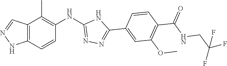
N1=C(NC2=C(C)C3=C(NN=C3)C=C2)NC(C2=CC(OC)=C(C(=O)NCC(F)(F)F)C=C2)=N1
